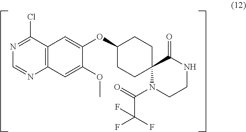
C1(Cl)=NC=NC2=C1C=C(OC1CCC3(CC1)N(C(=O)C(F)(F)F)CCNC3=O)C(OC)=C2
